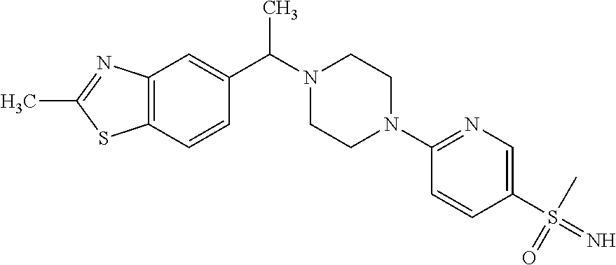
CC(N1CCN(C2=NC=C(S(=N)(C)=O)C=C2)CC1)C1=CC2=C(C=C1)SC(C)=N2
